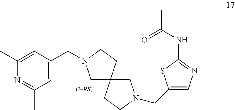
C1(CN2CC3(CC2)CCN(CC2=CN=C(NC(C)=O)S2)C3)=CC(C)=NC(C)=C1
